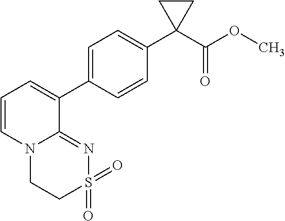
C1=CC(C2=CC=CN3C2=NS(=O)(=O)CC3)=CC=C1C1(C(OC)=O)CC1
